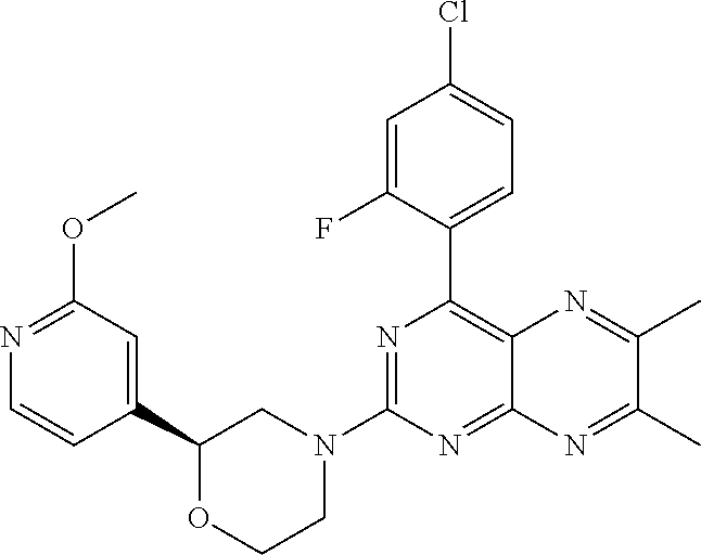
C1(C2=C3C(=NC(N4CCOC(C5=CC(OC)=NC=C5)C4)=N2)N=C(C)C(C)=N3)=CC=C(Cl)C=C1F
